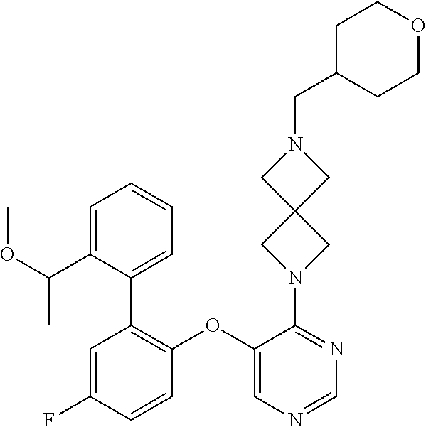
C1(N2CC3(C2)CN(CC2CCOCC2)C3)=NC=NC=C1OC1=C(C2=CC=CC=C2C(OC)C)C=C(F)C=C1
